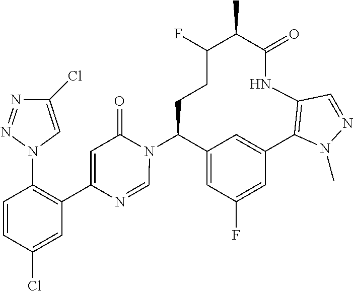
C12=CC(F)=CC(=C1)C1=C(NC(=O)C(C)C(F)CCC2N2C(=O)C=C(C3=C(N4C=C(Cl)N=N4)C=CC(Cl)=C3)N=C2)C=NN1C
